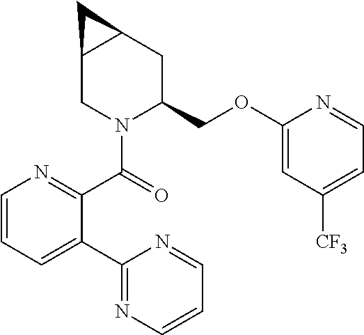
C1(OCC2CC3C(CN2C(=O)C2=NC=CC=C2C2=NC=CC=N2)C3)=CC([CF3])=CC=N1
